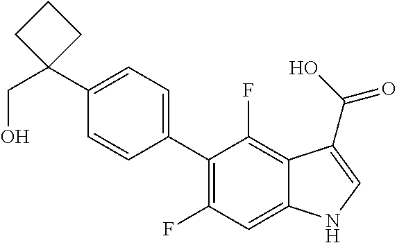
C1(C2=CC=C(C3(CO)CCC3)C=C2)=C(F)C=C2C(=C1F)C(C(O)=O)=CN2
